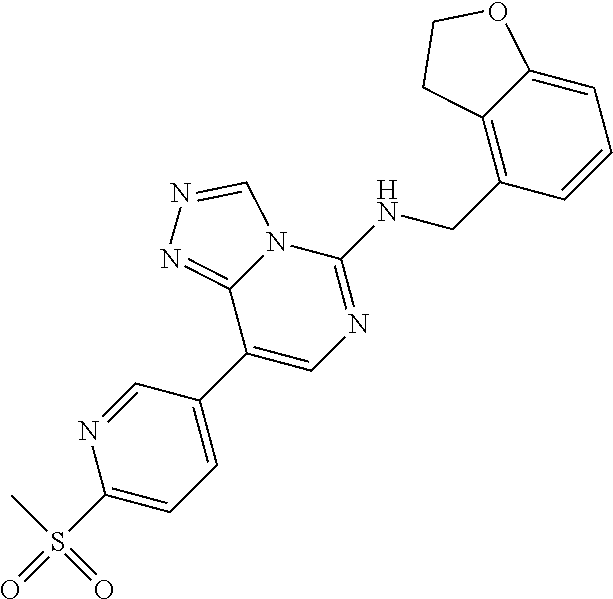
C1(C2=CN=C(NCC3=C4C(=CC=C3)OCC4)N3C2=NN=C3)=CC=C(S(=O)(C)=O)N=C1
